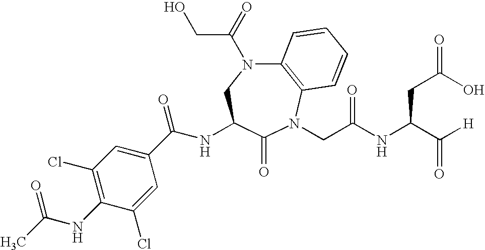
C12=C(N(CC(NC(C([H])=O)CC(=O)O)=O)C(=O)C(NC(C3=CC(Cl)=C(NC(C)=O)C(Cl)=C3)=O)CN1C(=O)CO)C=CC=C2
